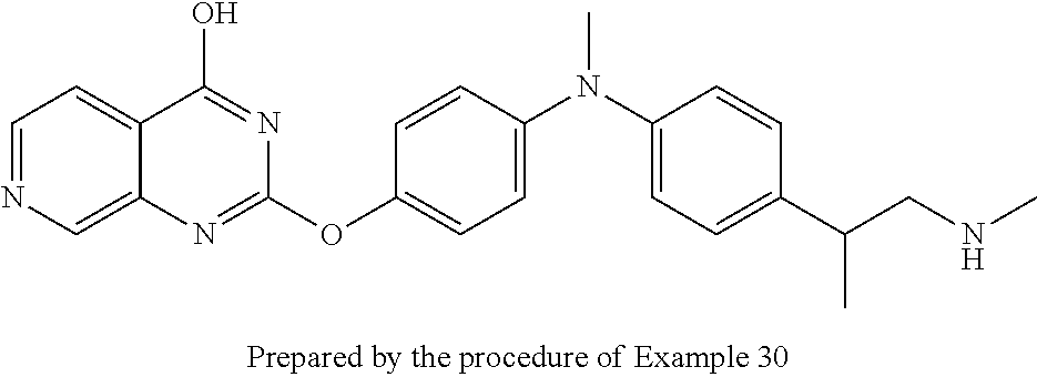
C1=NC=C2C(=C1)C(O)=NC(OC1=CC=C(N(C3=CC=C(C(CNC)C)C=C3)C)C=C1)=N2
